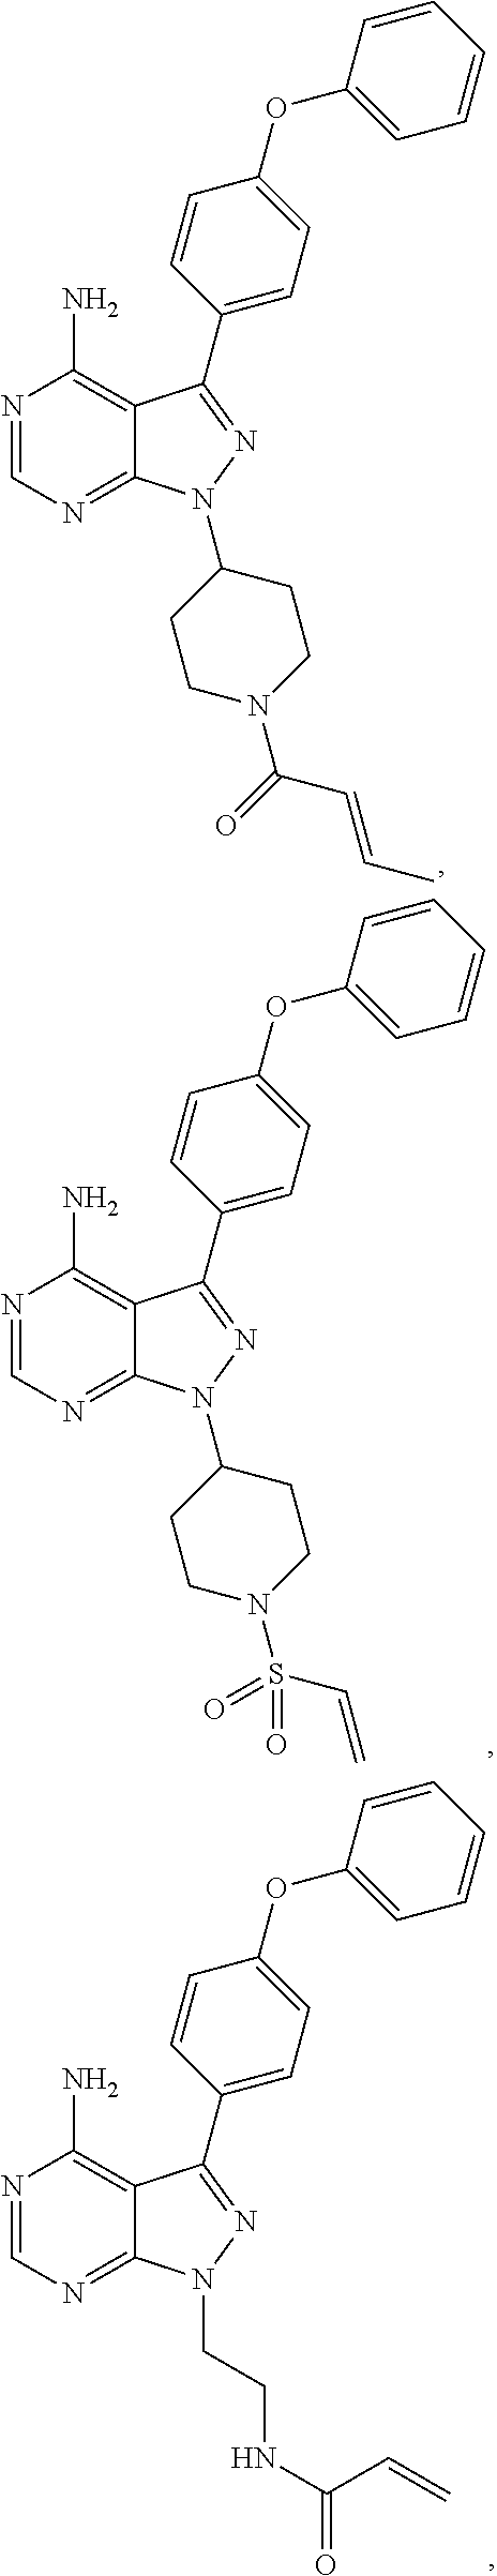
C12=C(N)N=CN=C1N(C1CCN(C(C=CC)=O)CC1)N=C2C1=CC=C(OC2=CC=CC=C2)C=C1.C12=C(N)N=CN=C1N(C1CCN(S(C=C)(=O)=O)CC1)N=C2C1=CC=C(OC2=CC=CC=C2)C=C1.C12=C(N)N=CN=C1N(CCNC(C=C)=O)N=C2C1=CC=C(OC2=CC=CC=C2)C=C1
